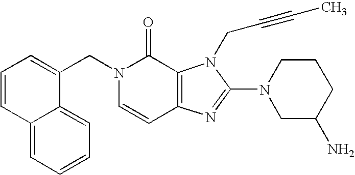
C12=CC=CC=C1C(CN1C=CC3=C(C1=O)N(CC#CC)C(N1CC(N)CCC1)=N3)=CC=C2
